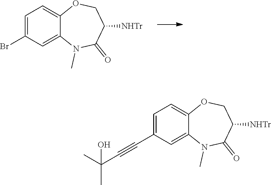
C12=CC=C(Br)C=C1N(C)C(=O)C([NHTr])CO2.C12=CC=C(C#CC(C)(C)O)C=C1N(C)C(=O)C([NHTr])CO2
